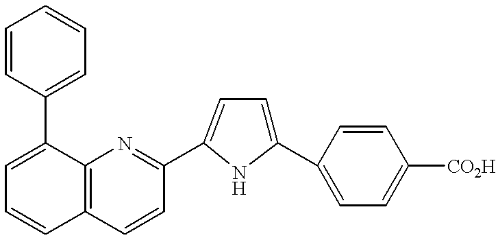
C1=CC(C2=CC=CC3=C2N=C(C2=CC=C(C4=CC=C([CO2H])C=C4)N2)C=C3)=CC=C1
